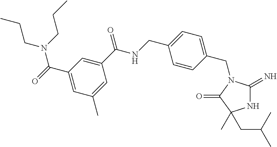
N1C(=N)N(CC2=CC=C(CNC(C3=CC(C(=O)N(CCC)CCC)=CC(C)=C3)=O)C=C2)C(=O)C1(CC(C)C)C
